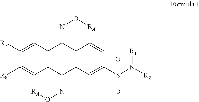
C12=C(C=C(S(N([R2])[R1])(=O)=O)C=C1)C(=NO[RA])C1=C(C2=NO[RA])C=C([R7])C([R8])=C1
